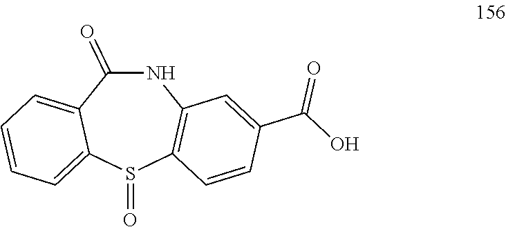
N1C(=O)C2=CC=CC=C2S(=O)C2=C1C=C(C(O)=O)C=C2
